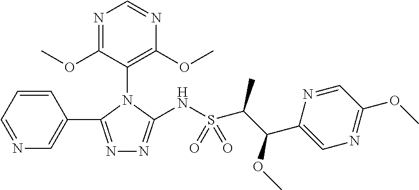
N1=C(OC)C(N2C(C3=CN=CC=C3)=NN=C2NS(C(C(C2=CN=C(OC)C=N2)OC)C)(=O)=O)=C(OC)N=C1
